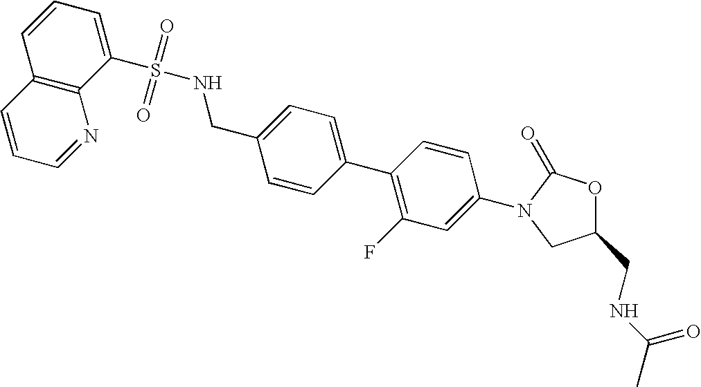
S(C1=CC=CC2=C1N=CC=C2)(=O)(=O)NCC1=CC=C(C2=C(F)C=C(N3CC(CNC(C)=O)OC3=O)C=C2)C=C1
